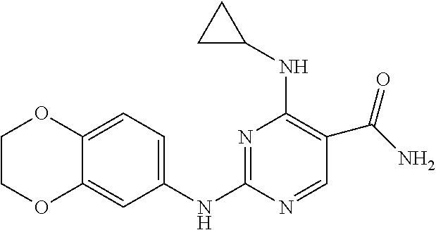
N1=C(NC2=CC=C3C(=C2)OCCO3)N=CC(C(N)=O)=C1NC1CC1
